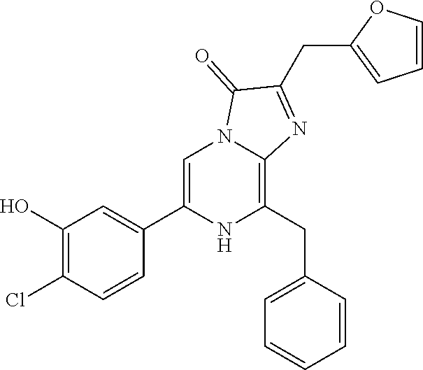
C1(O)=C(Cl)C=CC(C2=CN3C(=C(CC4=CC=CC=C4)N2)N=C(CC2=CC=CO2)C3=O)=C1
